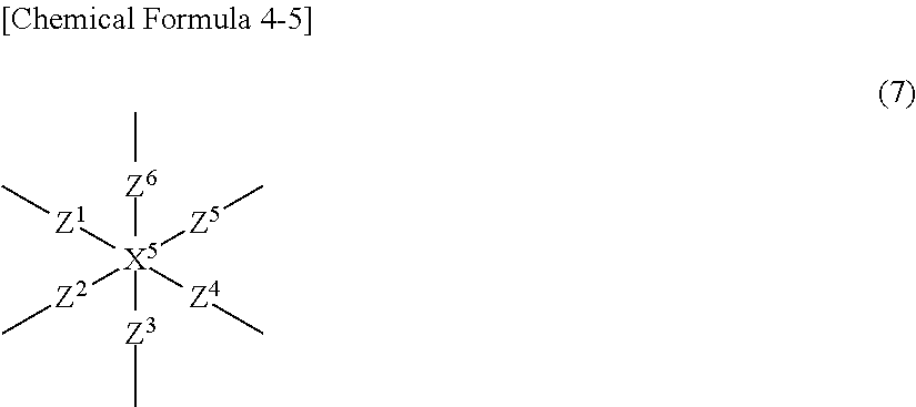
C[Z6][X5]([Z5]C)([Z2]C)([Z1]C)([Z3]C)[Z4]C
